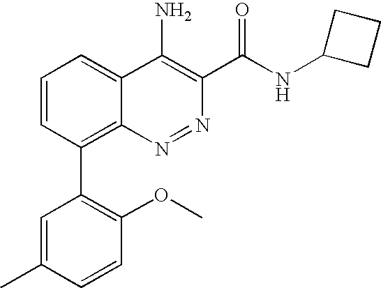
C1=C(C)C=CC(OC)=C1C1=C2C(=CC=C1)C(N)=C(C(NC1CCC1)=O)N=N2
